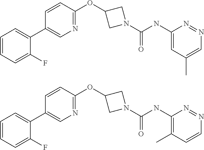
C1(C2=CC=CC=C2F)=CN=C(OC2CN(C(=O)NC3=CC(C)=CN=N3)C2)C=C1.C1(C2=CC=CC=C2F)=CN=C(OC2CN(C(=O)NC3=C(C)C=CN=N3)C2)C=C1
